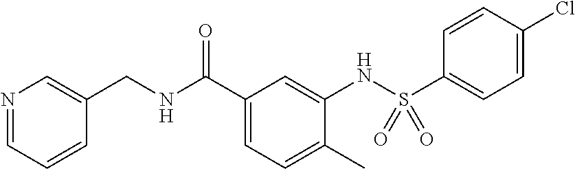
N1=CC=CC(CNC(C2=CC=C(C)C(NS(C3=CC=C(Cl)C=C3)(=O)=O)=C2)=O)=C1
